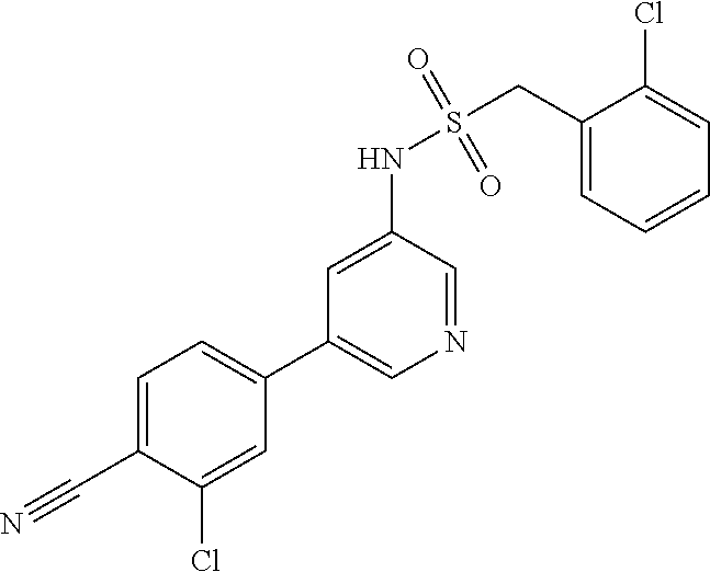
C1=C(C#N)C(Cl)=CC(C2=CN=CC(NS(CC3=CC=CC=C3Cl)(=O)=O)=C2)=C1
